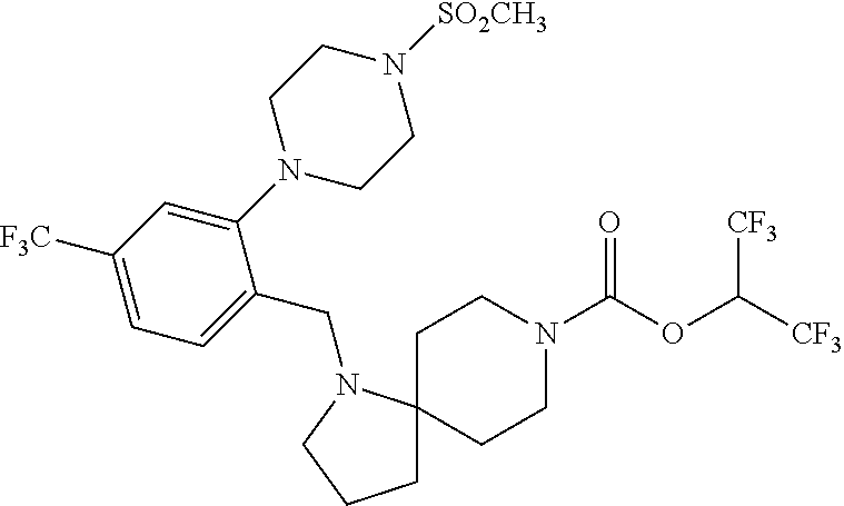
C1C2(N(CC3=CC=C([F3C])C=C3N3CCN([SO2CH3])CC3)CC1)CCN(C(OC([CF3])[CF3])=O)CC2
